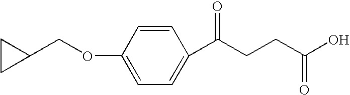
C1=C(OCC2CC2)C=CC(C(CCC(O)=O)=O)=C1
